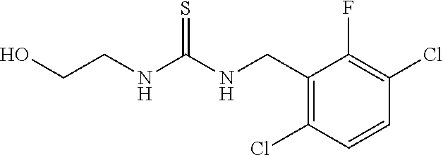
C1(CNC(NCCO)=S)=C(Cl)C=CC(Cl)=C1F
